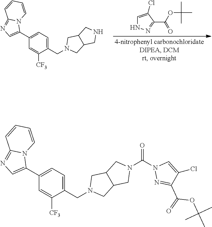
C1=C(Cl)C(C(OC(C)(C)C)=O)=NN1.C1(C2=CC=C(CN3CC4CNCC4C3)C([CF3])=C2)=CN=C2N1C=CC=C2.C1(C2=CC=C(CN3CC4CN(C(N5N=C(C(=O)OC(C)(C)C)C(Cl)=C5)=O)CC4C3)C([CF3])=C2)=CN=C2N1C=CC=C2
